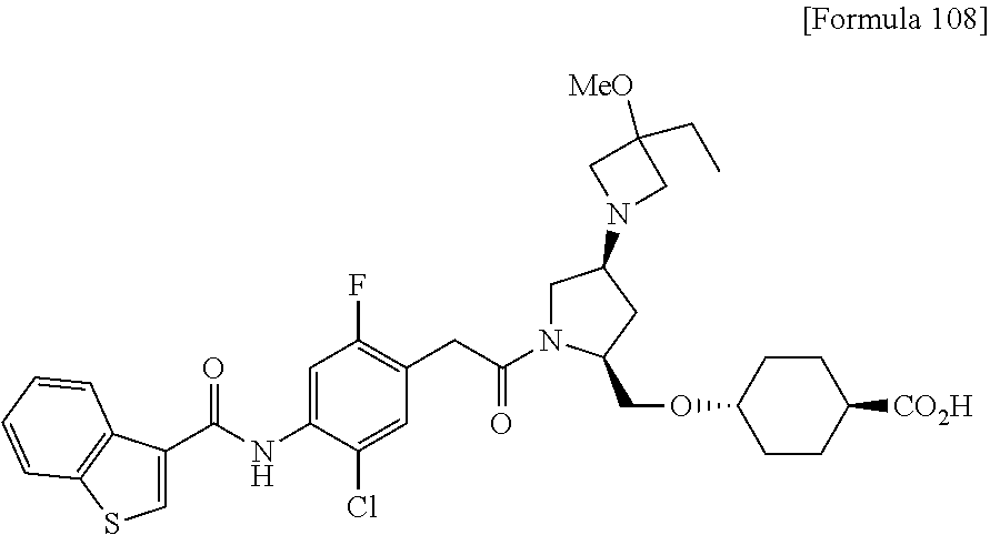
C1=C(Cl)C(NC(C2=CSC3=C2C=CC=C3)=O)=CC(F)=C1CC(N1CC(N2CC([MeO])(CC)C2)CC1COC1CCC([CO2H])CC1)=O
